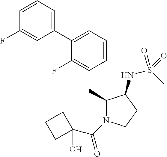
C1(CC2N(C(=O)C3(O)CCC3)CCC2NS(C)(=O)=O)=C(F)C(C2=CC=CC(F)=C2)=CC=C1
